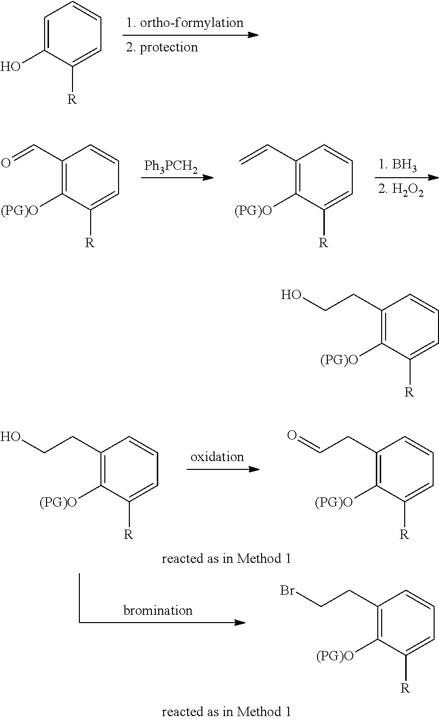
C1=C(O)C([R])=CC=C1.[Ph3PCH2].[1. BH3].[2. H2O2].C1(C=O)=C([(PG)O])C([R])=CC=C1.C1(C=C)=C([(PG)O])C([R])=CC=C1.C1(CCO)=C([(PG)O])C([R])=CC=C1.C1(CC=O)=C([(PG)O])C([R])=CC=C1.C1(CCBr)=C([(PG)O])C([R])=CC=C1.C1(CCO)=C([(PG)O])C([R])=CC=C1
